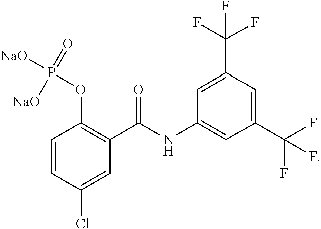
C1=CC(Cl)=CC(C(NC2=CC(C(F)(F)F)=CC(C(F)(F)F)=C2)=O)=C1OP(=O)([NaO])[NaO]
